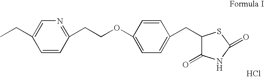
C1=CC(CCOC2=CC=C(CC3C(=O)NC(=O)S3)C=C2)=NC=C1CC.Cl
